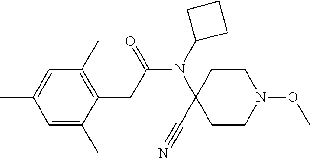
C1=C(C)C=C(C)C(CC(N(C2(C#N)CCN(OC)CC2)C2CCC2)=O)=C1C
